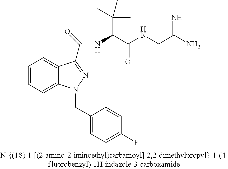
C1=CC=C2C(=C1)C(C(=O)NC(C(NCC(=N)N)=O)C(C)(C)C)=NN2CC1=CC=C(F)C=C1
